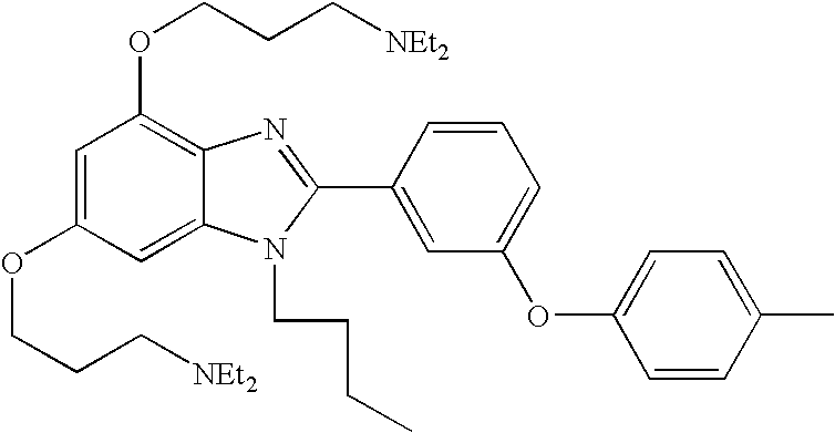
C1=C(OCCC[NEt2])C=C2C(=C1OCCC[NEt2])N=C(C1=CC(OC3=CC=C(C)C=C3)=CC=C1)N2CCCC
